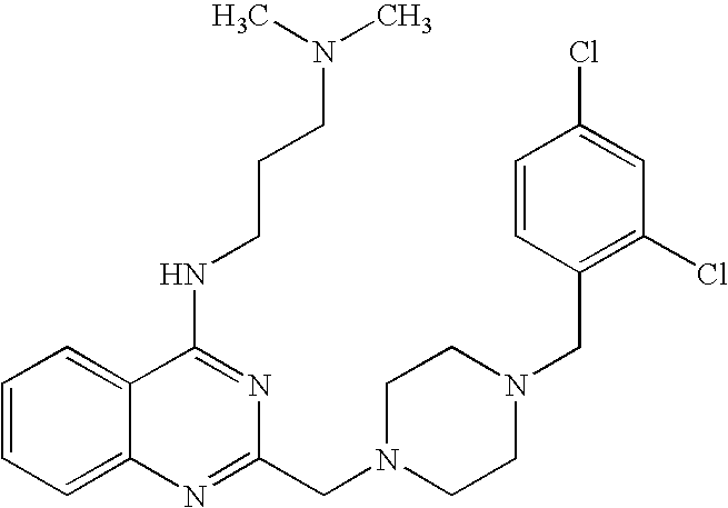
C1=CC=C2C(=C1)C(NCCCN(C)C)=NC(CN1CCN(CC3=C(Cl)C=C(Cl)C=C3)CC1)=N2
